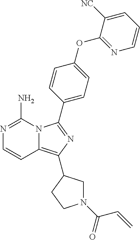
N1=C(N)N2C(=C(C3CN(C(C=C)=O)CC3)N=C2C2=CC=C(OC3=NC=CC=C3[NC])C=C2)C=C1
